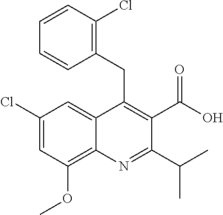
C1(Cl)=CC(OC)=C2C(=C1)C(CC1=C(Cl)C=CC=C1)=C(C(O)=O)C(C(C)C)=N2
